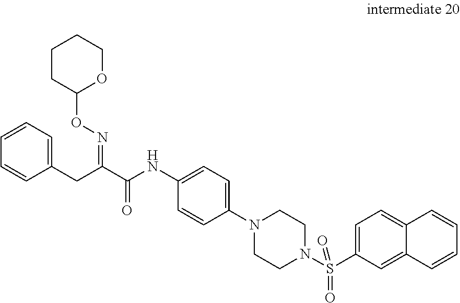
C1=CC(N2CCN(S(=O)(=O)C3=CC=C4C(=C3)C=CC=C4)CC2)=CC=C1NC(C(CC1=CC=CC=C1)=NOC1OCCCC1)=O
